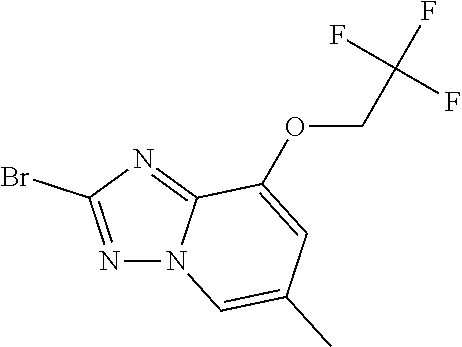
N1=C(Br)N=C2N1C=C(C)C=C2OCC(F)(F)F
